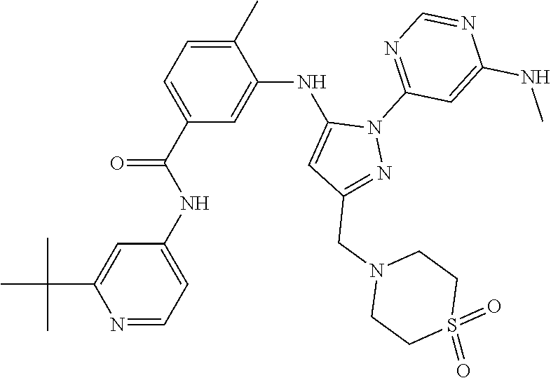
N1=CC=C(NC(C2=CC=C(C)C(NC3=CC(CN4CCS(=O)(=O)CC4)=NN3C3=NC=NC(NC)=C3)=C2)=O)C=C1C(C)(C)C
